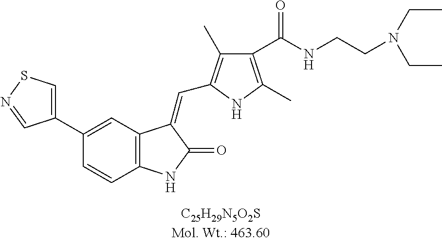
C1(C2=CC3=C(C=C2)NC(=O)C3=CC2=C(C)C(C(NCCN(CC)CC)=O)=C(C)N2)=CSN=C1
